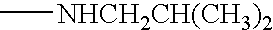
C[NHCH2CH(CH3)2]
